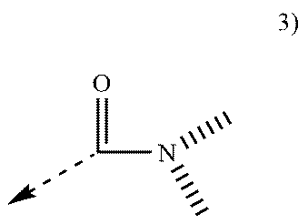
O=CN(C)C
